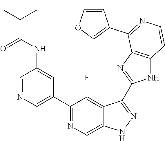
C1=NC=C(C2=NC=C3C(=C2F)C(C2=NC4=C(N2)C=CN=C4C2=COC=C2)=NN3)C=C1NC(C(C)(C)C)=O
